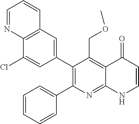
C12=C(C=C(C3=C(C4=CC=CC=C4)N=C4C(=C3COC)C(=O)C=CN4)C=C1Cl)C=CC=N2
